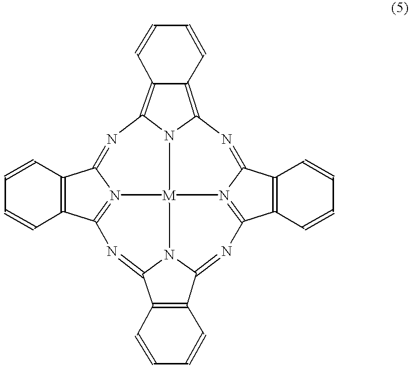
C1=CC=CC2=C1C1=NC3=C4C=CC=CC4=C4N=C5C6=C(C=CC=C6)C6=N5[M]5(N1=C2N=C1C2=C(C=CC=C2)C(=N6)N51)N43
